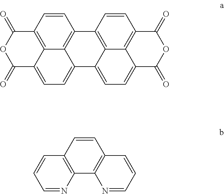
C1(=O)C2=CC=C3C4=C(C=CC(=C24)C(=O)O1)C1=C2C3=CC=C3C2=C(C=C1)C(=O)OC3=O.C1=NC2=C(C=C1)C=CC1=C2N=CC=C1
